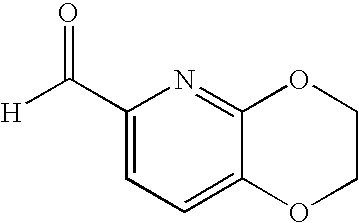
C1(C([H])=O)=CC=C2C(=N1)OCCO2
